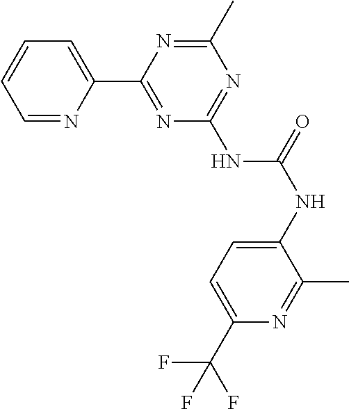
C1=NC(C2=NC(NC(NC3=CC=C(C(F)(F)F)N=C3C)=O)=NC(C)=N2)=CC=C1
